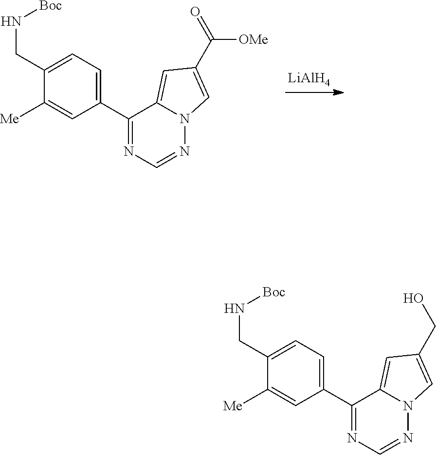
N(CC1=CC=C(C2=NC=NN3C2=CC(C(=O)[OMe])=C3)C=C1[Me])[Boc].[LiAlH4].N(CC1=CC=C(C2=NC=NN3C2=CC(CO)=C3)C=C1[Me])[Boc]
